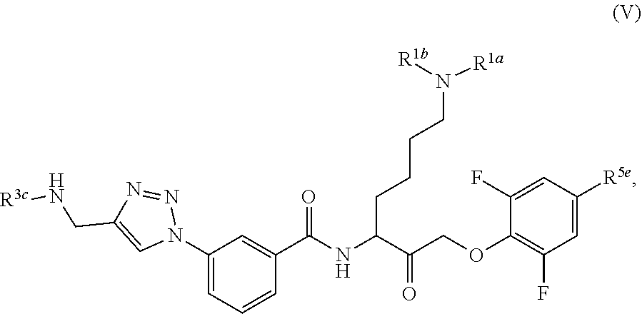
N1=NN(C2=CC=CC(C(NC(C(=O)COC3=C(F)C=C([R5e])C=C3F)CCCCN([R1a])[R1b])=O)=C2)C=C1CN[R3c]
